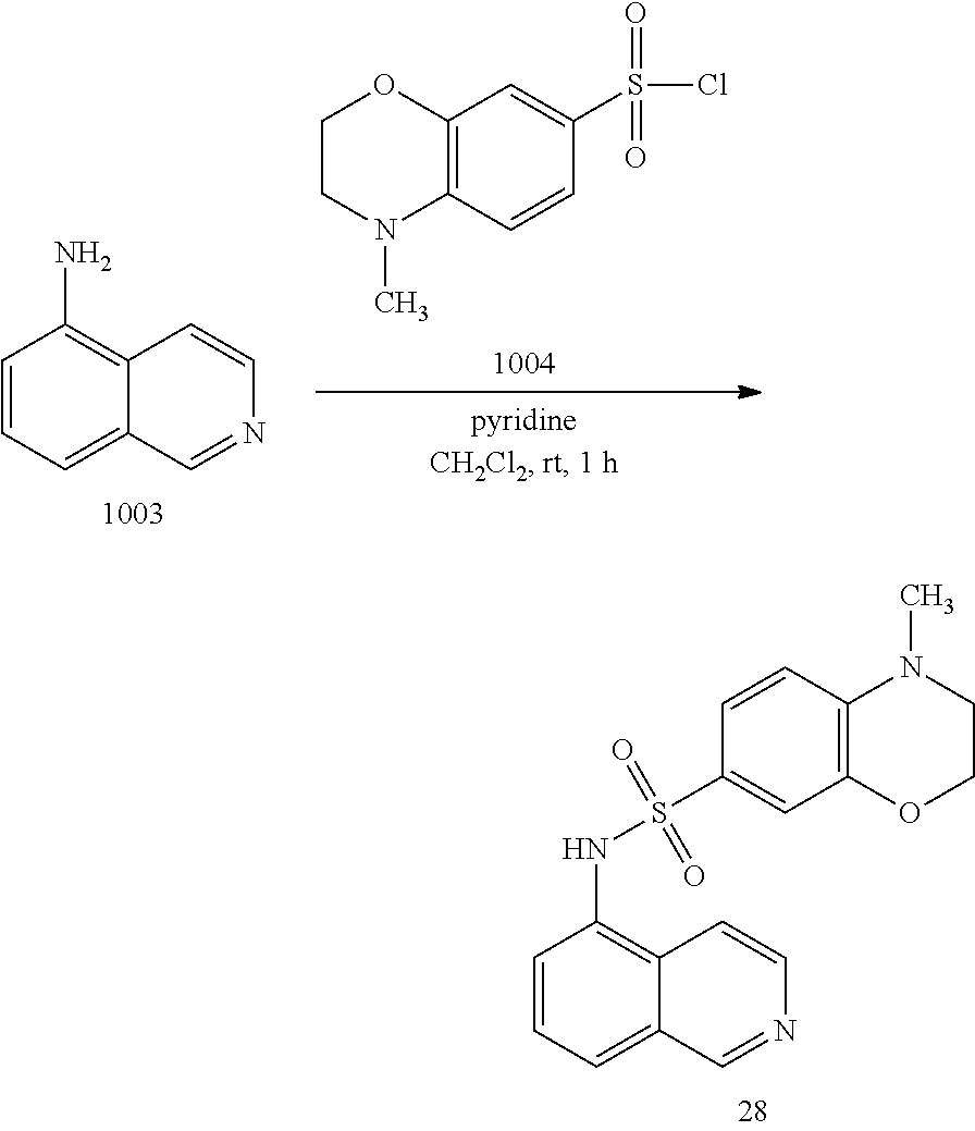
C1CN(C)C2=C(O1)C=C(S(Cl)(=O)=O)C=C2.C1=CC=C2C(=C1N)C=CN=C2.N(S(C1=CC2=C(C=C1)N(C)CCO2)(=O)=O)C1=C2C(=CC=C1)C=NC=C2
